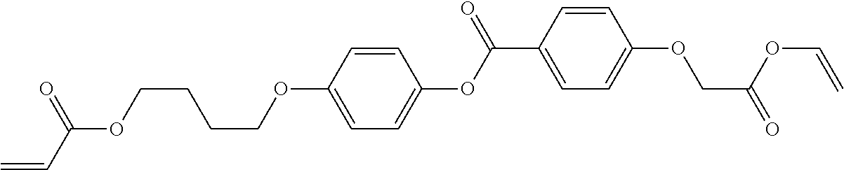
O(C1=CC=C(OC(C2=CC=C(OCC(OC=C)=O)C=C2)=O)C=C1)CCCCOC(C=C)=O
